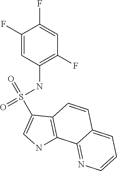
C1(F)=CC(NS(=O)(=O)C2=CNC3=C2C=CC2=CC=CN=C32)=C(F)C=C1F
